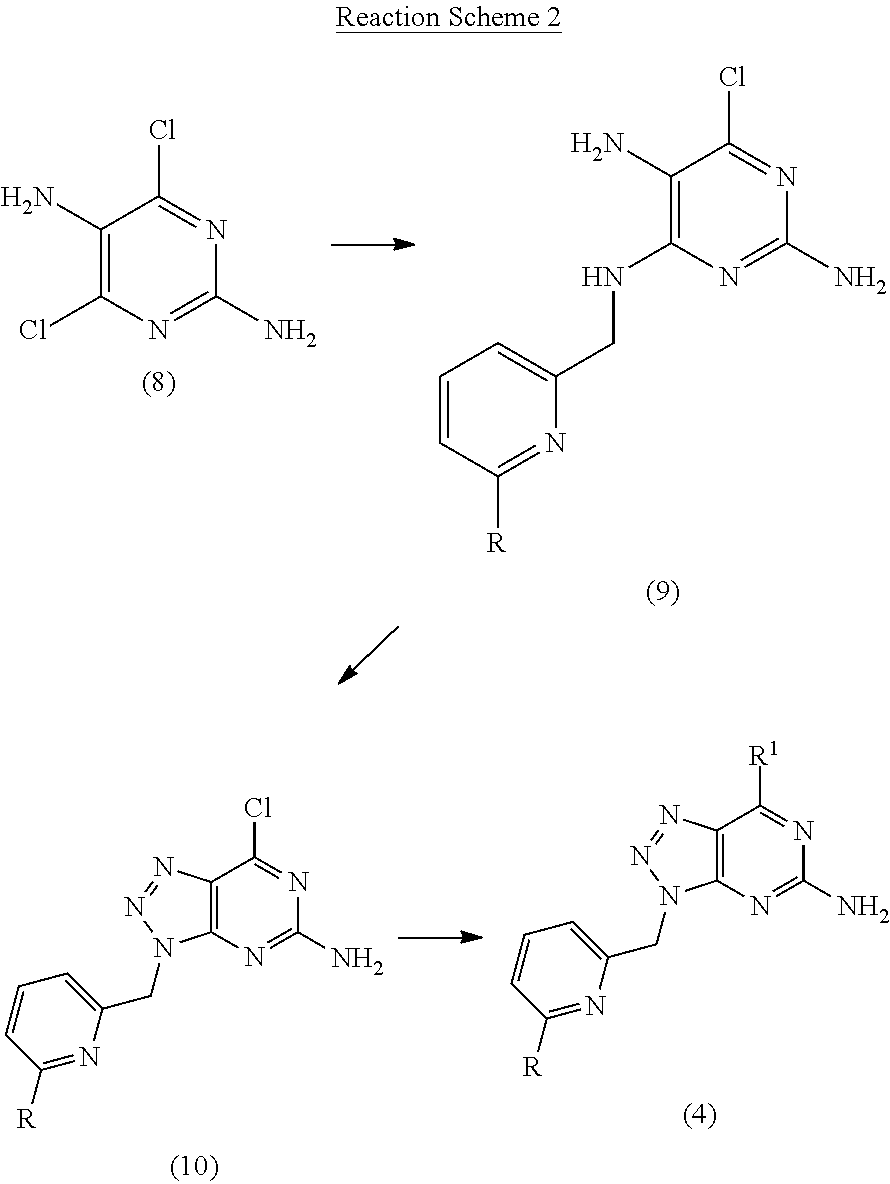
C1(N)=C(Cl)N=C(N)N=C1Cl.C1(N)=C(NCC2=CC=CC([R])=N2)N=C(N)N=C1Cl.C12=C(N=C(N)N=C1[R1])N(CC1=CC=CC([R])=N1)N=N2.C12=C(N=C(N)N=C1Cl)N(CC1=CC=CC([R])=N1)N=N2
